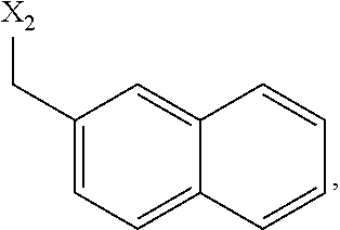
C1(C[X2])=CC=C2C(=C1)C=CC=C2
